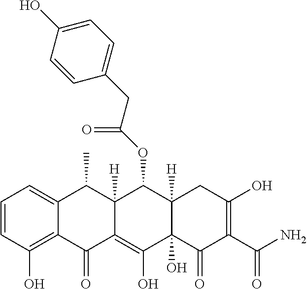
C1=CC(O)=C2C(=C1)C(C)C1([H])C(=C(O)C3(O)C([H])(C1OC(CC1=CC=C(O)C=C1)=O)CC(O)=C(C(N)=O)C3=O)C2=O
